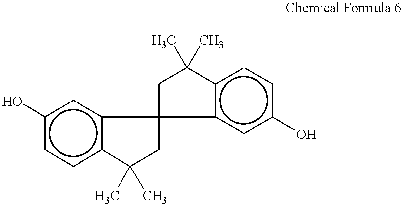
c1(O)ccc2c(c1)C1(CC2(C)C)CC(C)(C)c2c1cc(O)cc2
